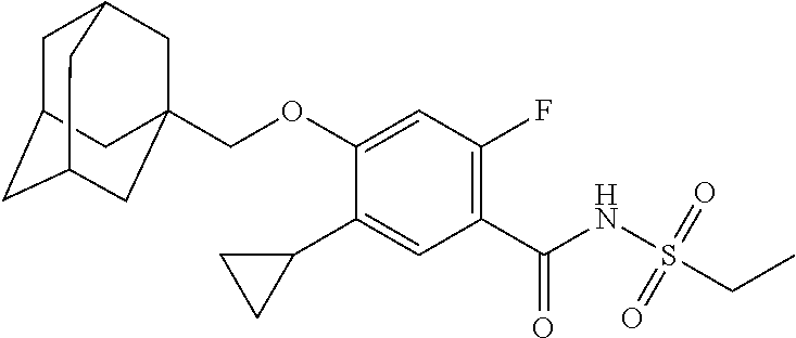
C1(C2CC2)=CC(C(NS(CC)(=O)=O)=O)=C(F)C=C1OCC12CC3CC(CC(C1)C3)C2
